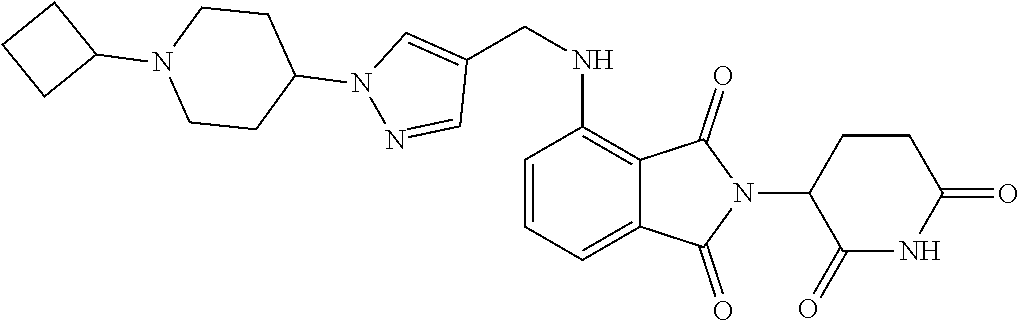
C1CN(C2CCC2)CCC1N1N=CC(CNC2=C3C(=CC=C2)C(=O)N(C2C(=O)NC(=O)CC2)C3=O)=C1
